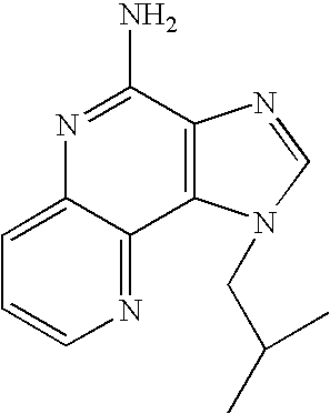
C12=CC=CN=C1C1=C(C(N)=N2)N=CN1CC(C)C
